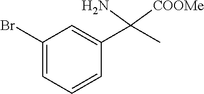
C1(Br)=CC=CC(C(N)([COOMe])C)=C1
